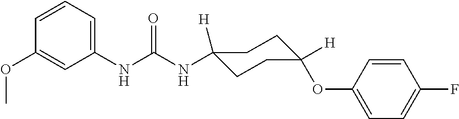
N(C(NC1=CC=CC(OC)=C1)=O)C1([H])CCC(OC2=CC=C(F)C=C2)([H])CC1
